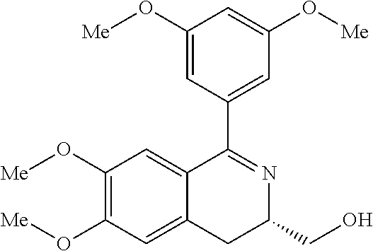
C1(O[Me])=C(O[Me])C=C2C(=C1)C(C1=CC(O[Me])=CC(O[Me])=C1)=NC(CO)C2
